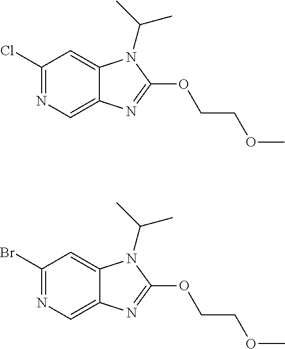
C1(Cl)=NC=C2C(=C1)N(C(C)C)C(OCCOC)=N2.C1(Br)=NC=C2C(=C1)N(C(C)C)C(OCCOC)=N2
